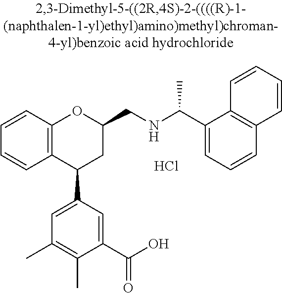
C12=C(C(C3=CC(C)=C(C)C(C(O)=O)=C3)CC(CNC(C)C3=CC=CC4=C3C=CC=C4)O1)C=CC=C2.Cl
